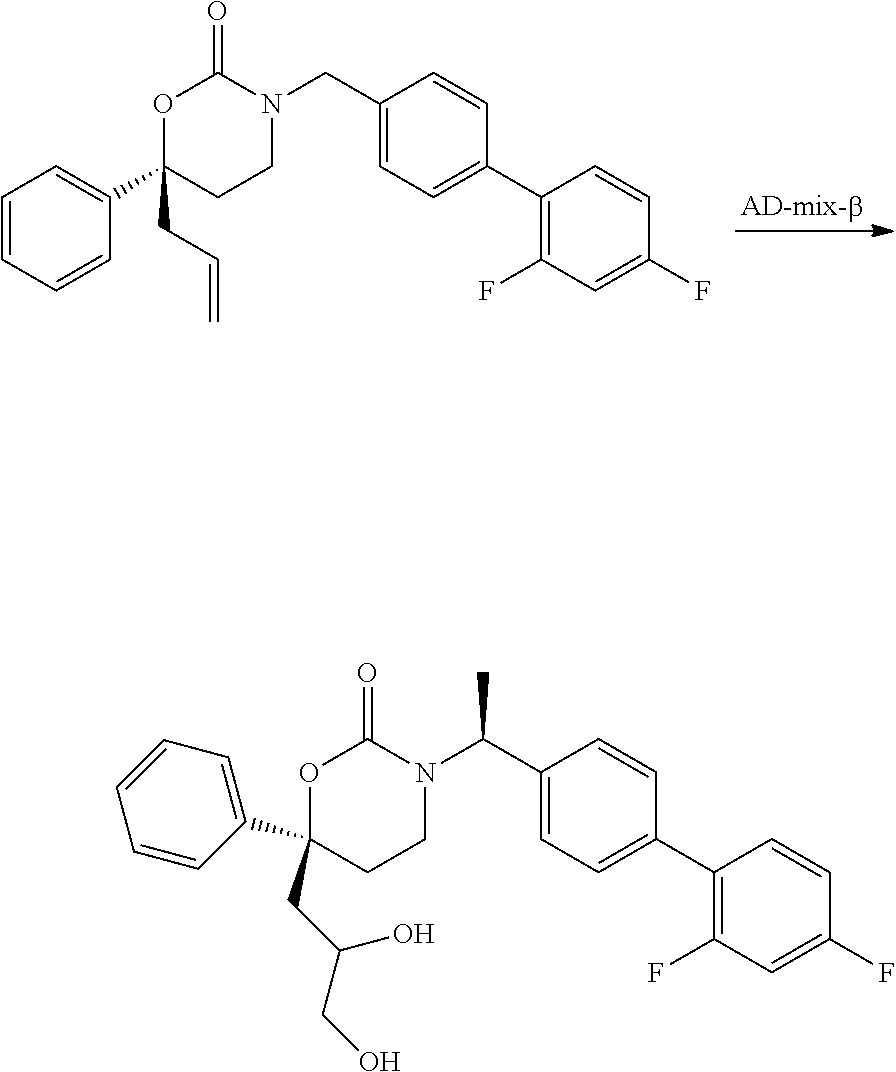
C1(CC=C)(C2=CC=CC=C2)CCN(CC2=CC=C(C3=C(F)C=C(F)C=C3)C=C2)C(=O)O1.C1(C2=CC=CC=C2)(CC(O)CO)CCN(C(C2=CC=C(C3=C(F)C=C(F)C=C3)C=C2)C)C(=O)O1
